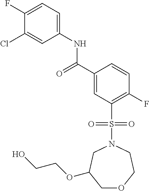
C1(F)=CC=C(NC(C2=CC(S(N3CC(OCCO)COCC3)(=O)=O)=C(F)C=C2)=O)C=C1Cl
